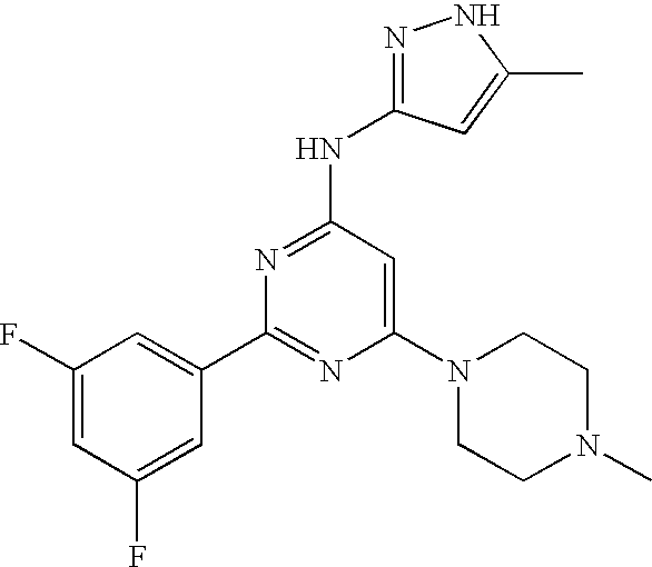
C1=C(F)C=C(F)C=C1C1=NC(N2CCN(C)CC2)=CC(NC2=NNC(C)=C2)=N1
